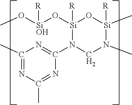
C1(C)=NC(C)=NC(N2CN(C)[Si](C)([R])O[Si]2(O[SiOH](OC)[R])[R])=N1
